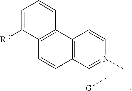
C12=C(C([G]C)=N(C)C=C1)C=CC1=C2C=CC=C1[RE]
